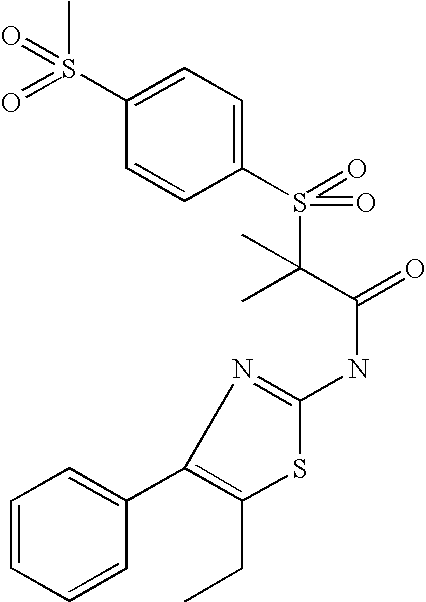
C1(S(=O)(C)=O)=CC=C(S(=O)(C(C(=O)NC2=NC(C3=CC=CC=C3)=C(CC)S2)(C)C)=O)C=C1
